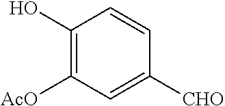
C1(O)=C([AcO])C=C([CHO])C=C1
